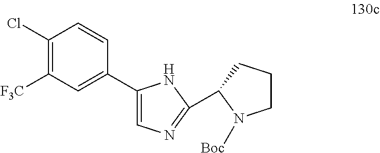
C1(C2=CC([F3C])=C(Cl)C=C2)=CN=C(C2CCCN2[Boc])N1
